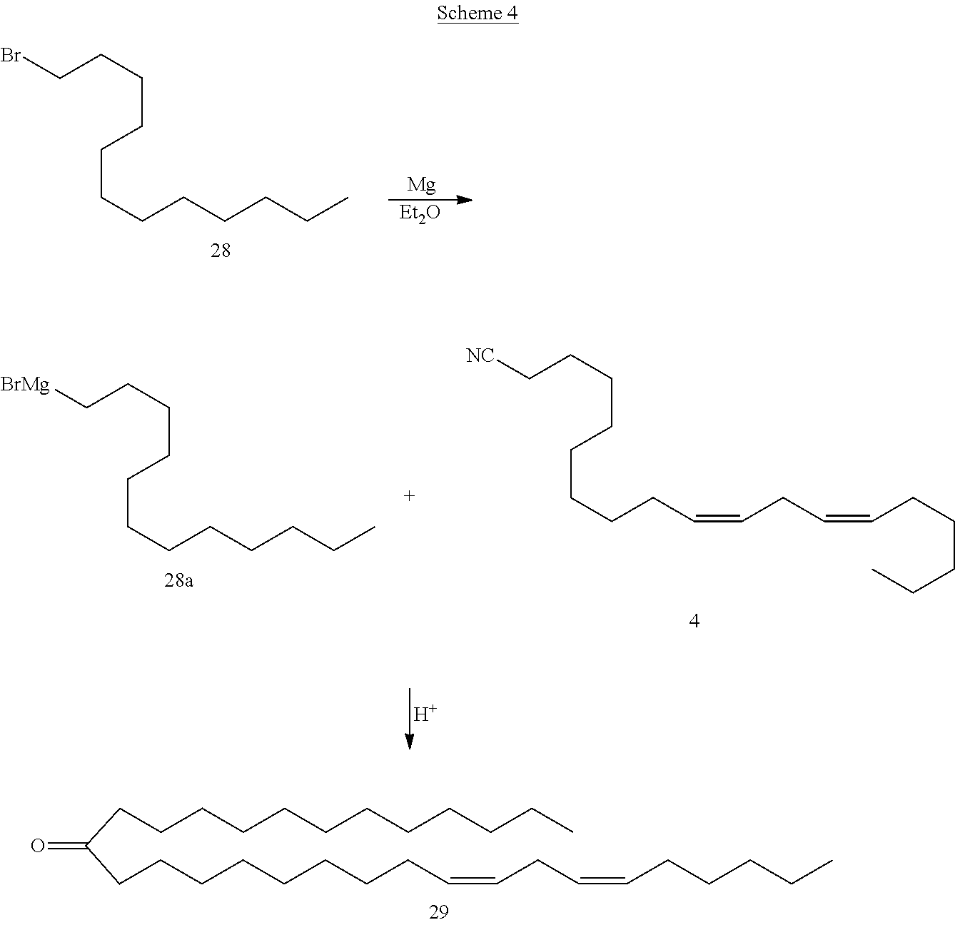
C(CCCC)CCCCCCCBr.[Mg].[Et2O].C(C=CCCCCC)C=CCCCCCCCCC(CCCCCCCCCCCC)=O.C(C=CCC=CCCCCCCCC[NC])CCCC.C(CCCC)CCCCCCC[BrMg].[H]
